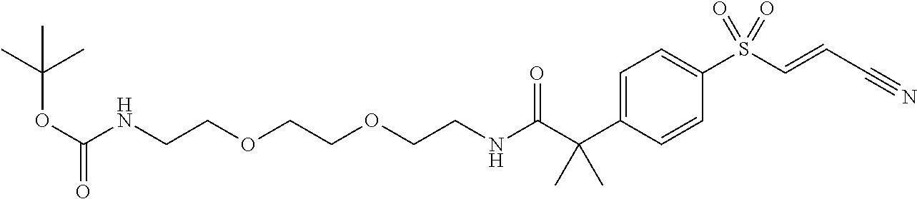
C1=C(C(C(NCCOCCOCCNC(OC(C)(C)C)=O)=O)(C)C)C=CC(S(C=CC#N)(=O)=O)=C1
